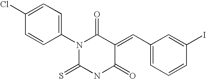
C1=C(Cl)C=CC(N2C(=S)NC(=O)C(=CC3=CC=CC(I)=C3)C2=O)=C1
